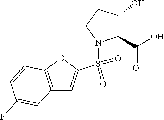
C12=C(OC(S(=O)(=O)N3C(C(O)=O)C(O)CC3)=C1)C=CC(F)=C2
